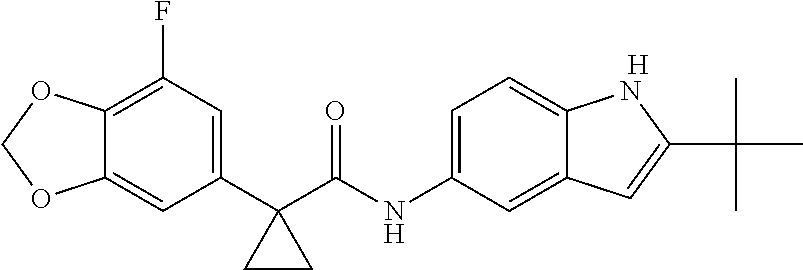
C12=C(F)C=C(C3(C(NC4=CC=C5C(=C4)C=C(C(C)(C)C)N5)=O)CC3)C=C1OCO2.[H]
